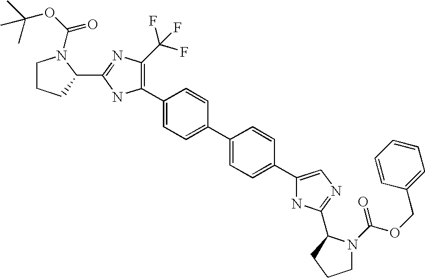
C1(C2=C(C(F)(F)F)N=C(C3N(C(OC(C)(C)C)=O)CCC3)N2)=CC=C(C2=CC=C(C3=CN=C(C4N(C(=O)OCC5=CC=CC=C5)CCC4)N3)C=C2)C=C1
